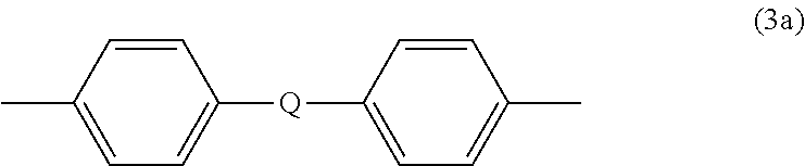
C1([Q]C2=CC=C(C)C=C2)=CC=C(C)C=C1
